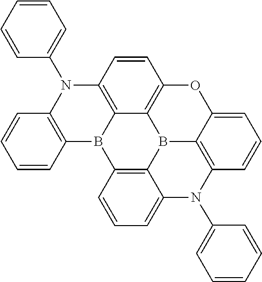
C1=C(N2C3=CC=CC4=C3B3C5=C2C=CC=C5OC2=C3C3=C(C=C2)N(C2=CC=CC=C2)C2=C(B43)C=CC=C2)C=CC=C1
